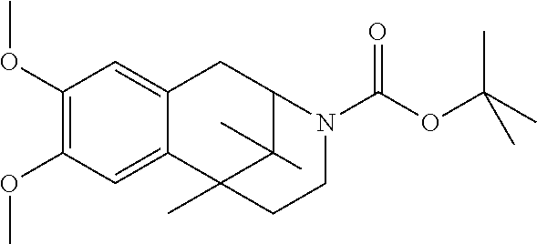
C1(OC)=C(OC)C=C2C(=C1)CC1C(C)(C)C2(C)CCN1C(OC(C)(C)C)=O
